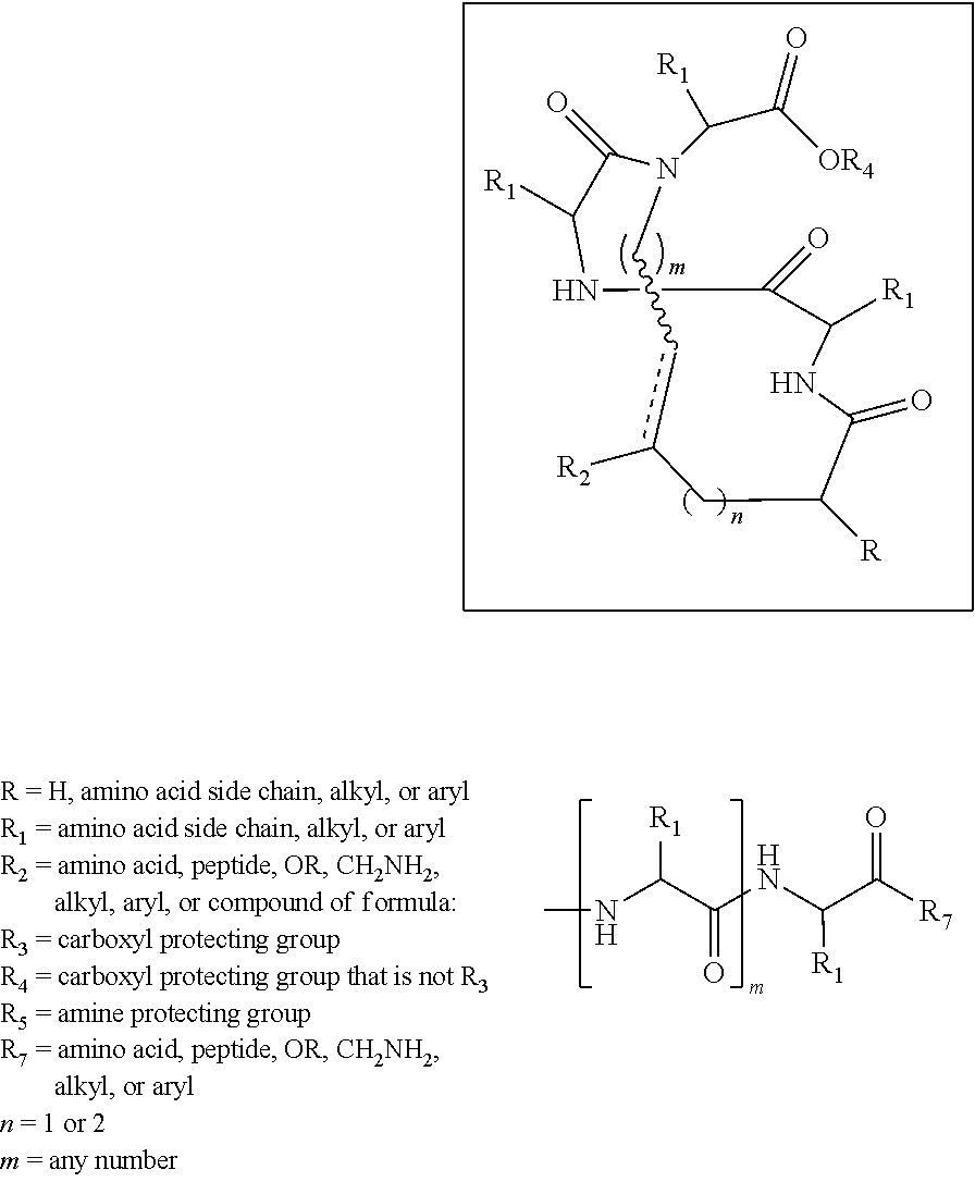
N(C(C(NC(C([R7])=O)[R1])=O)[R1])C.N1(C(C([OR4])=O)[R1])C(=O)C([R1])NC(=O)C([R1])NC(=O)C([R])Cc([R2])cC1
